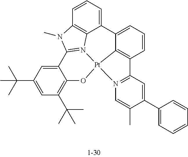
C1=C(C(C)(C)C)C=C2C(=C1C(C)(C)C)O[Pt]13N4=C2N(C)C2=C4C(=CC=C2)C2=CC=CC(=C21)C1=N3C=C(C)C(C2=CC=CC=C2)=C1
